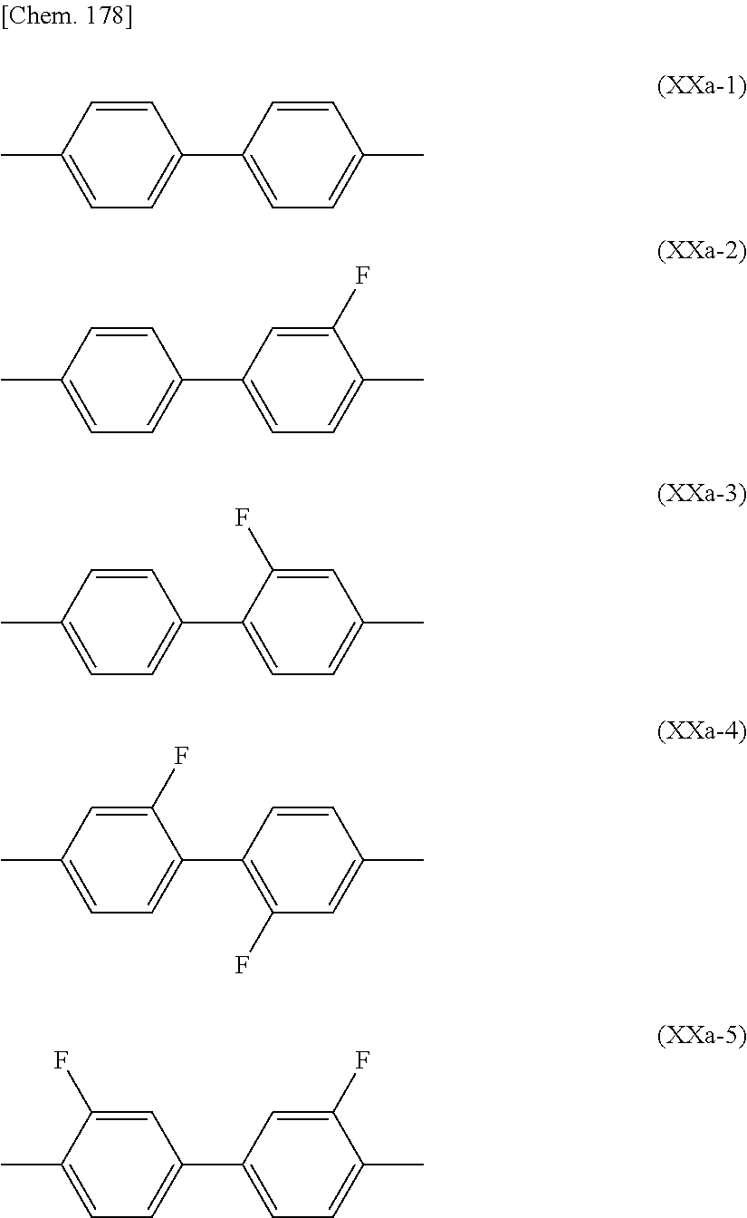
C1=CC(C)=CC=C1C1=CC=C(C)C=C1.C1=CC(C)=CC=C1C1=CC=C(C)C(F)=C1.C1=CC(C)=CC=C1C1=CC=C(C)C=C1F.C1=C(F)C(C2=C(F)C=C(C)C=C2)=CC=C1C.C1=C(F)C(C)=CC=C1C1=CC=C(C)C(F)=C1
